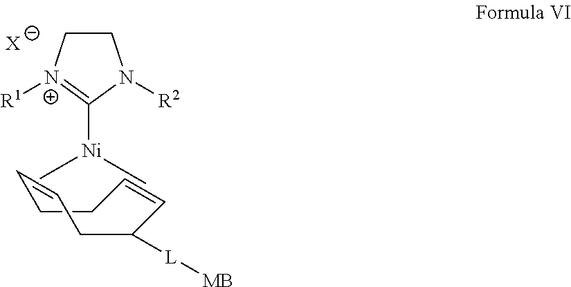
[N+]1([R1])=C([Ni](C)C)N([R2])CC1.[X].C1C([L][MB])C=CCCC=C1
